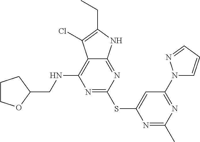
N1=C(SC2=CC(N3C=CC=N3)=NC(C)=N2)N=C2C(=C1NCC1CCCO1)C(Cl)=C(CC)N2
